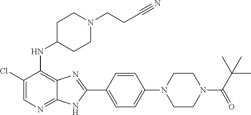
ClC1=CN=C2C(=C1NC1CCN(CCC#N)CC1)N=C(C1=CC=C(N3CCN(C(=O)C(C)(C)C)CC3)C=C1)N2
